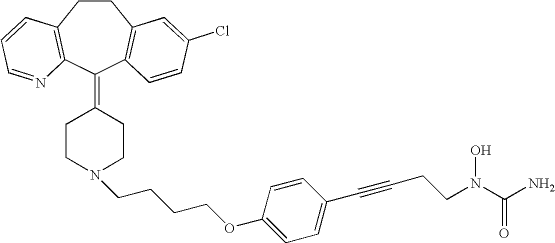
C1CC2=C(C(=C3CCN(CCCCOC4=CC=C(C#CCCN(C(N)=O)O)C=C4)CC3)C3=C1C=C(Cl)C=C3)N=CC=C2
